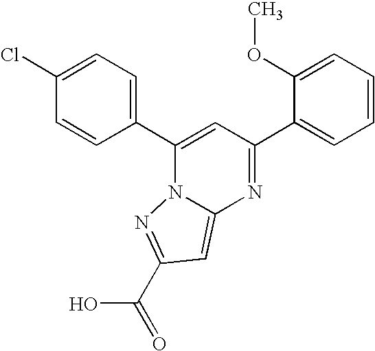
C12=CC(C(O)=O)=NN1C(C1=CC=C(Cl)C=C1)=CC(C1=CC=CC=C1OC)=N2
